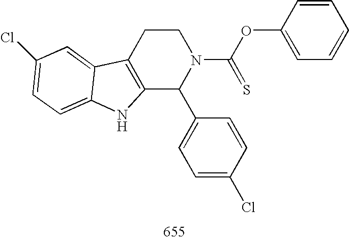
C12=C(CCN(C(OC3=CC=CC=C3)=S)C1C1=CC=C(Cl)C=C1)C1=CC(Cl)=CC=C1N2
